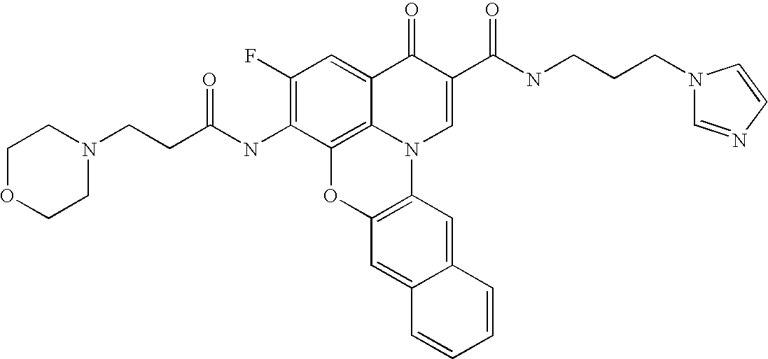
C12=C3C(=CC(F)=C1NC(CCN1CCOCC1)=O)C(=O)C(C(=O)NCCCN1C=NC=C1)=CN3C1=C(O2)C=C2C(=C1)C=CC=C2
